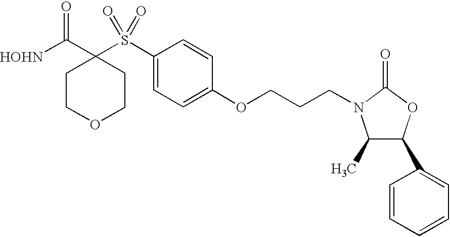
[HOHN]C(C1(S(C2=CC=C(OCCCN3C(C)C(C4=CC=CC=C4)OC3=O)C=C2)(=O)=O)CCOCC1)=O
